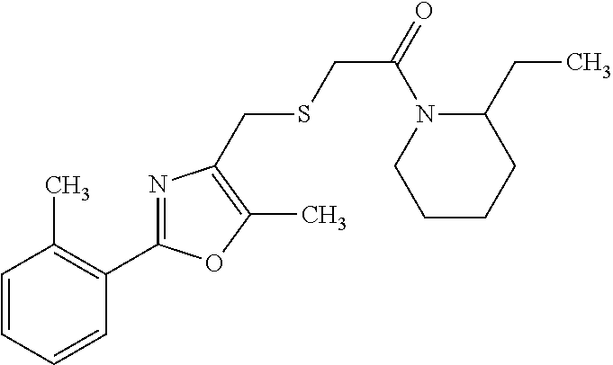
C1=CC=CC(C2=NC(CSCC(=O)N3C(CC)CCCC3)=C(C)O2)=C1C
